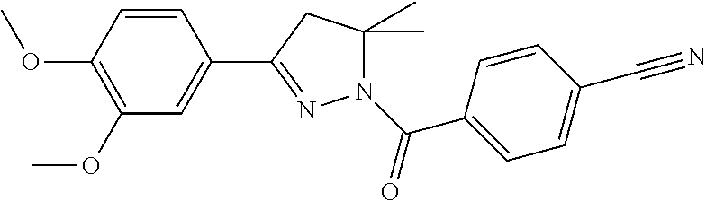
C1=CC(OC)=C(OC)C=C1C1=NN(C(C2=CC=C(C#N)C=C2)=O)C(C)(C)C1
